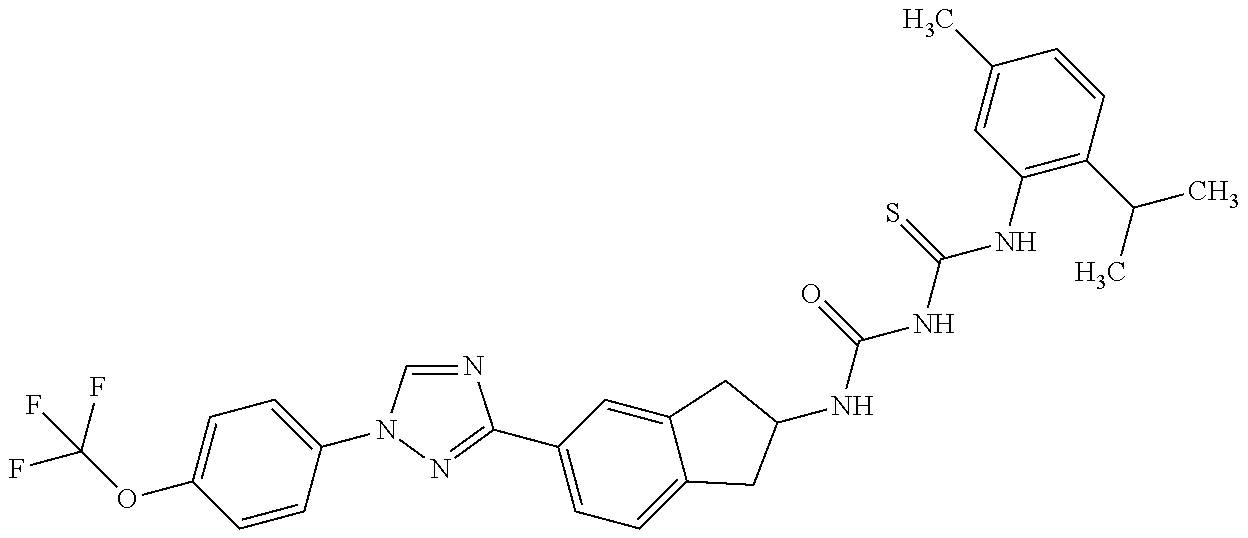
FC(OC1=CC=C(N2C=NC(C3=CC=C4C(=C3)CC(NC(=O)NC(=S)NC3=C(C(C)C)C=CC(C)=C3)C4)=N2)C=C1)(F)F
